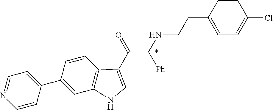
C1(C2=CC=NC=C2)=CC2=C(C=C1)C(C(=O)C(NCCC1=CC=C(Cl)C=C1)[Ph])=CN2
